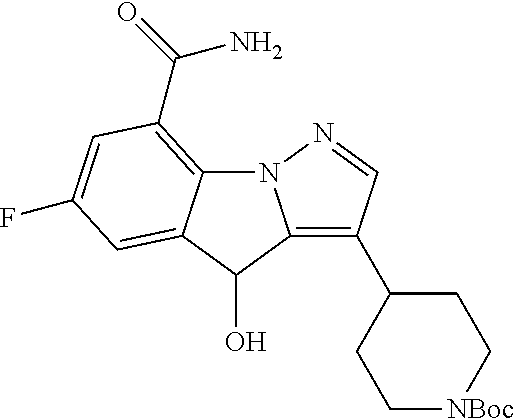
N12C3=C(C(=O)N)C=C(F)C=C3C(O)C1=C(C1CC[NBoc]CC1)C=N2
